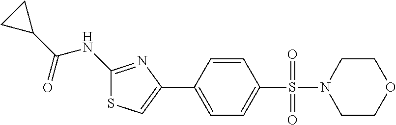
C1(NC(C2CC2)=O)=NC(C2=CC=C(S(=O)(=O)N3CCOCC3)C=C2)=CS1
